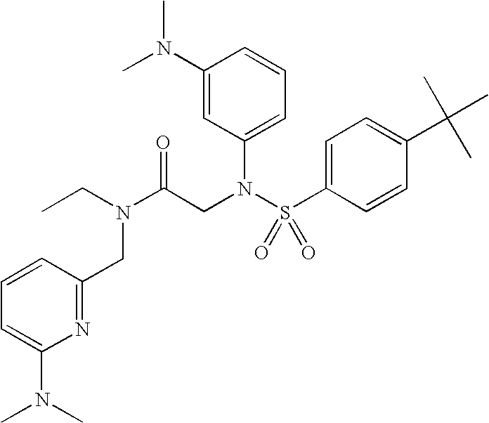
N1=C(CN(C(CN(S(C2=CC=C(C(C)(C)C)C=C2)(=O)=O)C2=CC=CC(N(C)C)=C2)=O)CC)C=CC=C1N(C)C
